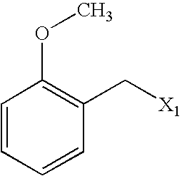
C1=CC=CC(C[X1])=C1OC
